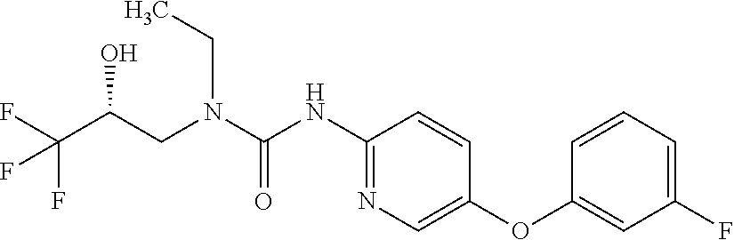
C1(NC(N(CC(C(F)(F)F)O)CC)=O)=NC=C(OC2=CC(F)=CC=C2)C=C1
